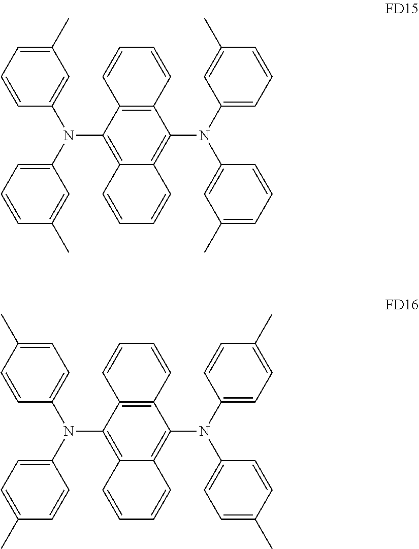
N(C1=C2C(=C(N(C3=CC=CC(C)=C3)C3=CC(C)=CC=C3)C3=C1C=CC=C3)C=CC=C2)(C1=CC(C)=CC=C1)C1=CC=CC(C)=C1.N(C1=C2C(=C(N(C3=CC=C(C)C=C3)C3=CC=C(C)C=C3)C3=C1C=CC=C3)C=CC=C2)(C1=CC=C(C)C=C1)C1=CC=C(C)C=C1
